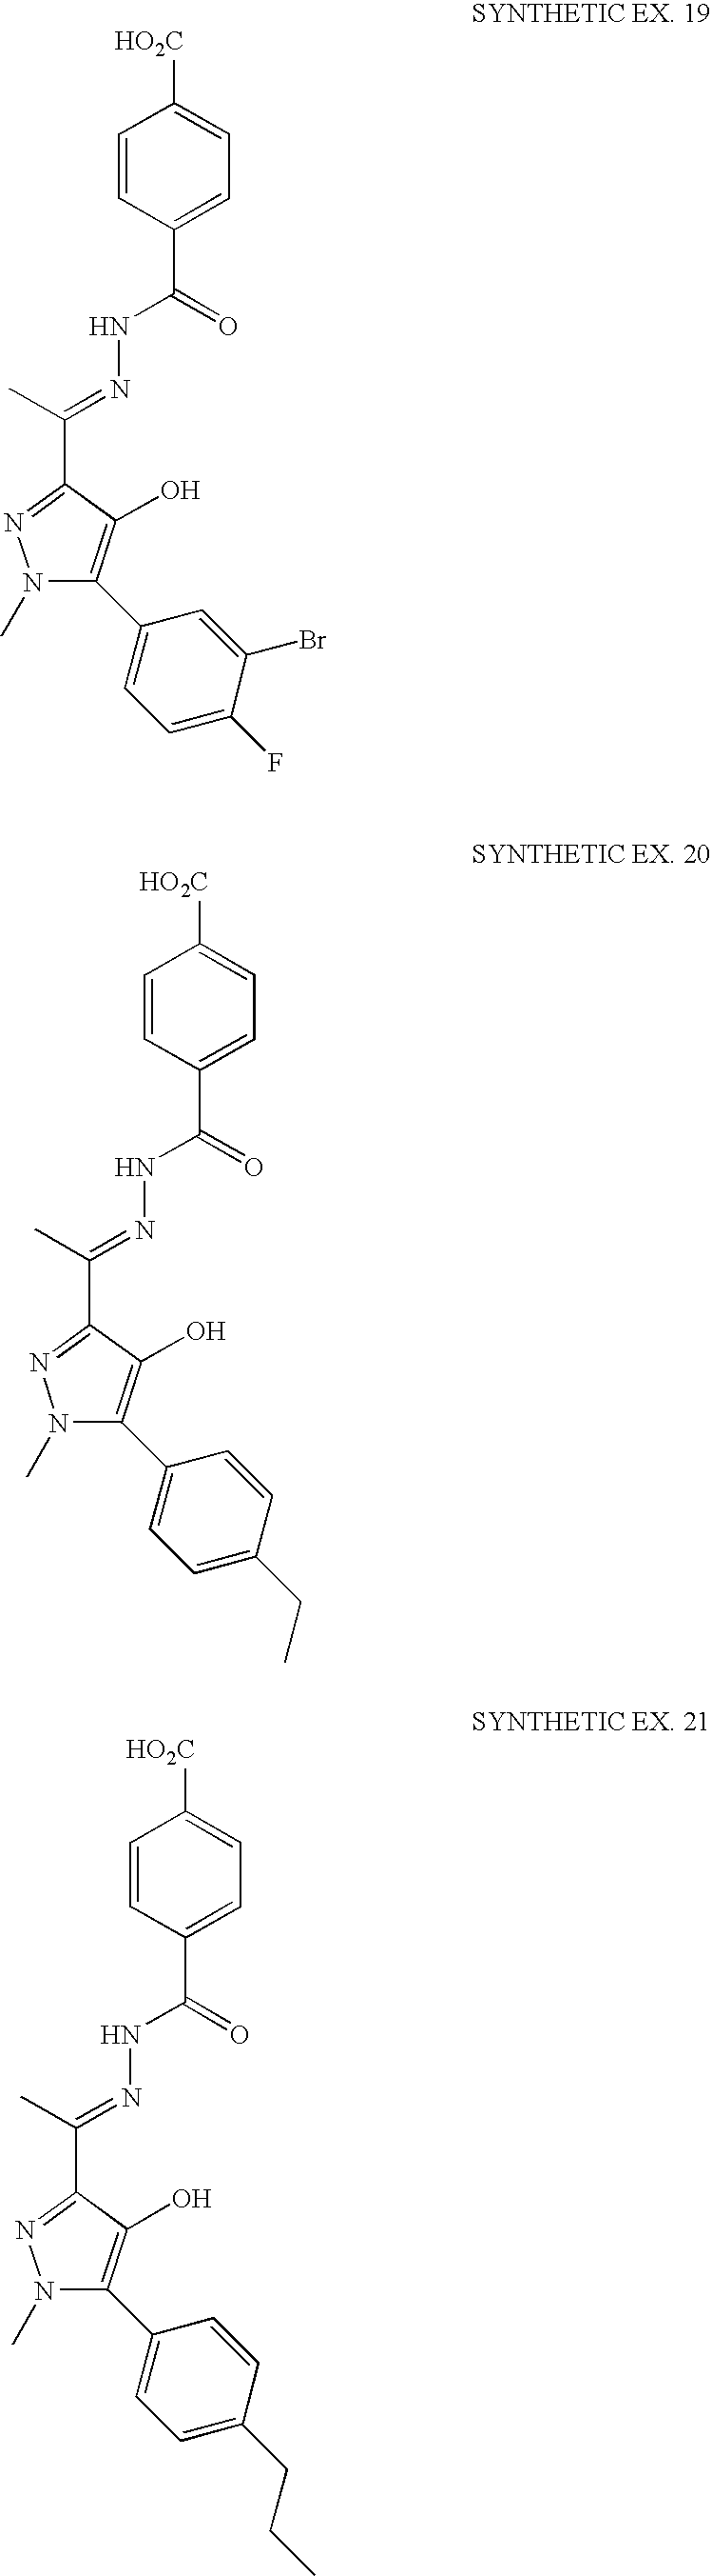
[HO2C]C1=CC=C(C(NN=C(C)C2=NN(C)C(C3=CC=C(F)C(Br)=C3)=C2O)=O)C=C1.[HO2C]C1=CC=C(C(NN=C(C)C2=NN(C)C(C3=CC=C(CC)C=C3)=C2O)=O)C=C1.[HO2C]C1=CC=C(C(NN=C(C)C2=NN(C)C(C3=CC=C(CCC)C=C3)=C2O)=O)C=C1
